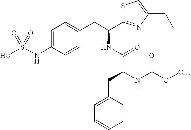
C1=C(NS(O)(=O)=O)C=CC(CC(NC(C(NC(OC)=O)CC2=CC=CC=C2)=O)C2=NC(CCC)=CS2)=C1
